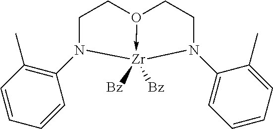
C1CO2->[Zr]([Bz])([Bz])(N1C1=C(C)C=CC=C1)N(C1=CC=CC=C1C)CC2
